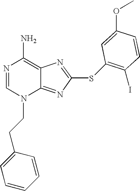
N1=CN(CCC2=CC=CC=C2)C2=NC(SC3=C(I)C=CC(OC)=C3)=NC2=C1N
